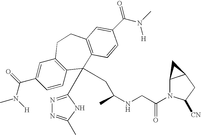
CN(C(C1=CC2=C(C=C1)C(C1=NN=C(C)N1)(CC(NCC(N1C3C(CC1[CN])C3)=O)C)C1=C(CC2)C=C(C(N(C)[H])=O)C=C1)=O)[H]
